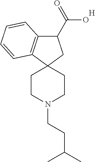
C1(C(O)=O)C2=C(C3(C1)CCN(CCC(C)C)CC3)C=CC=C2.[H]
